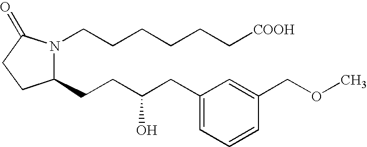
C1(CCC(CC2=CC=CC(COC)=C2)O)N(CCCCCC[COOH])C(=O)CC1
